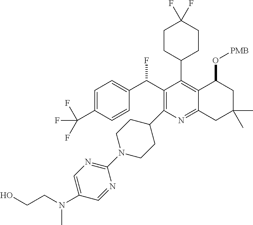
C1=C(C(F)(F)F)C=CC(C(C2=C(C3CCN(C4=NC=C(N(CCO)C)C=N4)CC3)N=C3C(=C2C2CCC(F)(F)CC2)C(O[PMB])CC(C)(C)C3)F)=C1
